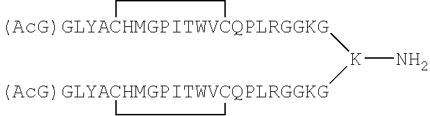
[(AcG)GLYACHMGPITWVCQPLRGGKG]1([K]([(AcG)GLYACHMGPITWVCQPLRGGKG]2CC2)N)CC1
